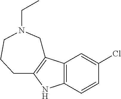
C12=C(C=C(Cl)C=C1)C1=C(N2)CCCN(CC)C1
